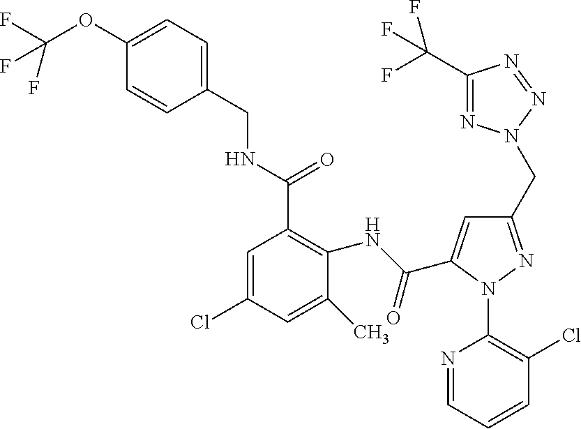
C1(OC(F)(F)F)=CC=C(CNC(C2=C(NC(=O)C3=CC(CN4N=C(C(F)(F)F)N=N4)=NN3C3=C(Cl)C=CC=N3)C(C)=CC(Cl)=C2)=O)C=C1
